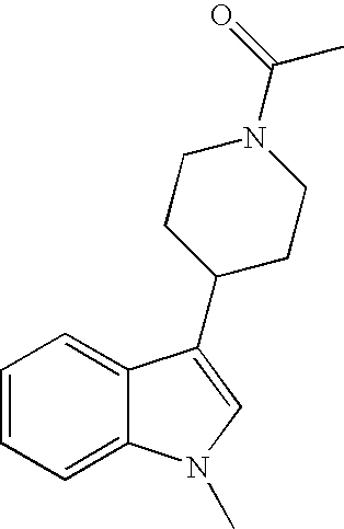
C1=CC=C2C(=C1)C(C1CCN(C(=O)C)CC1)=CN2C
